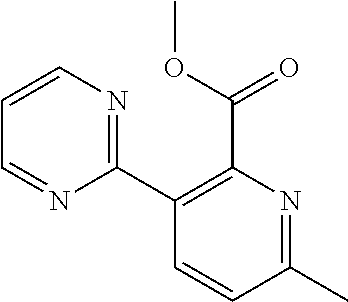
C1(C2=NC=CC=N2)=C(C(OC)=O)N=C(C)C=C1
